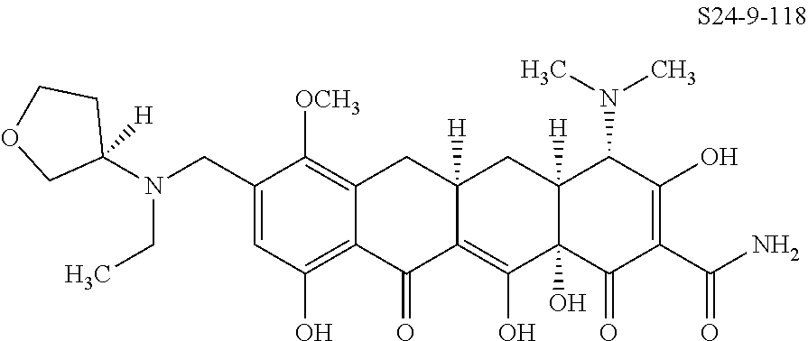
C1(CN(C2([H])CCOC2)CC)=CC(O)=C2C(=C1[OCH3])CC1([H])C(=C(O)C3(O)C([H])(C1)C(N(C)C)C(O)=C(C(N)=O)C3=O)C2=O
